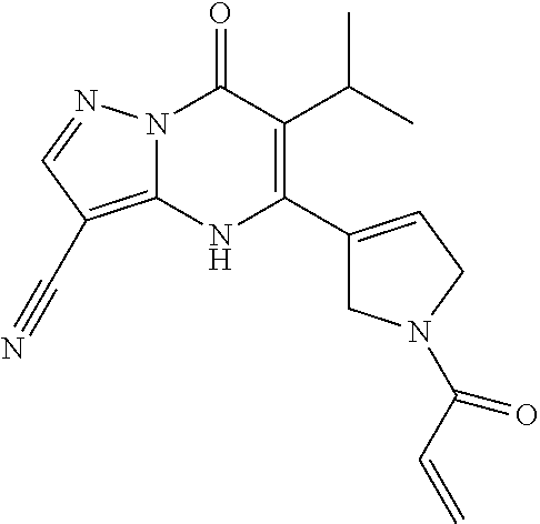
N12C(=C(C#N)C=N1)NC(C1=CCN(C(C=C)=O)C1)=C(C(C)C)C2=O
